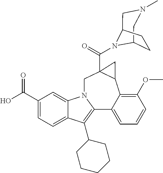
C1(C(O)=O)=CC=C2C(=C1)N1C(=C2C2CCCCC2)C2=CC=CC(OC)=C2C2C(C(=O)N3C4CCC3CN(C)C4)(C1)C2
